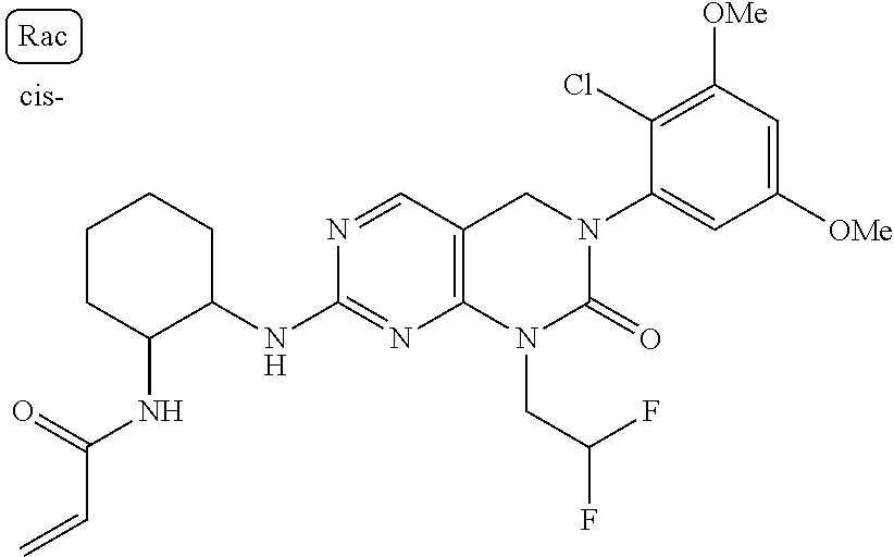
C1(NC2C(NC(=O)C=C)CCCC2)=NC2=C(C=N1)CN(C1=CC([OMe])=CC([OMe])=C1Cl)C(=O)N2CC(F)F
